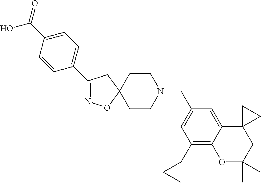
C1(C2=CC=C(C(O)=O)C=C2)=NOC2(C1)CCN(CC1=CC(C3CC3)=C3C(=C1)C1(CC(C)(C)O3)CC1)CC2
